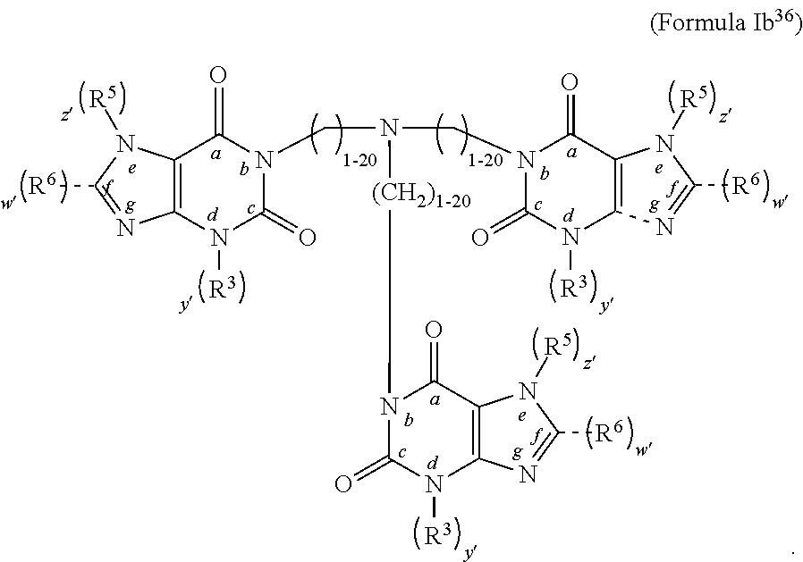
C12=C(N([R3])C(=O)N(CN([(CH2)1-20]N3C(=O)N([R3])C4=C(C3=O)N([R5])C([R6])=N4)CN3C(=O)N([R3])C4=C(C3=O)N([R5])C([R6])=N4)C1=O)N=C([R6])N2[R5]
